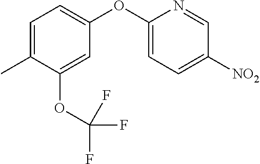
C1=C(C)C(OC(F)(F)F)=CC(OC2=CC=C([NO2])C=N2)=C1
